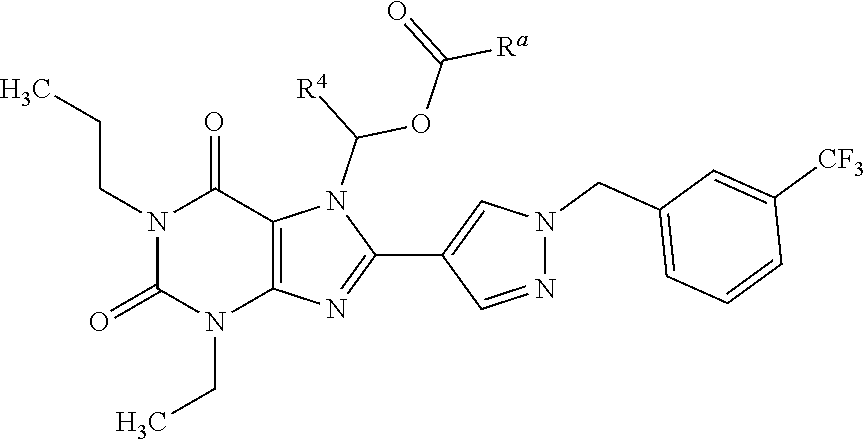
N1(CCC)C(=O)N(CC)C2=C(C1=O)N(C(OC([Ra])=O)[R4])C(C1=CN(CC3=CC=CC([CF3])=C3)N=C1)=N2
